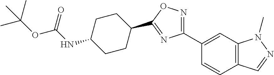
N(C1CCC(C2=NC(C3=CC4=C(C=C3)C=NN4C)=NO2)CC1)C(OC(C)(C)C)=O
